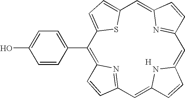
C1(C2=CC=C(O)C=C2)=C2N=C(C=C3NC(=CC4=NC(=CC5=CC=C1S5)C=C4)C=C3)C=C2.[H]
